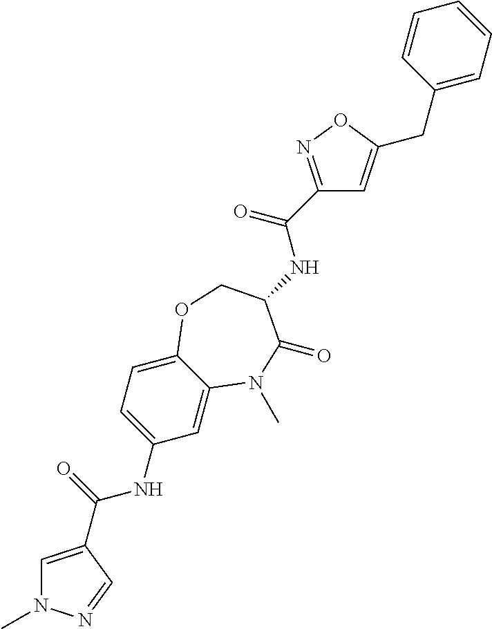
C1=C2C(=CC=C1NC(=O)C1=CN(C)N=C1)OCC(NC(C1=NOC(CC3=CC=CC=C3)=C1)=O)C(=O)N2C
